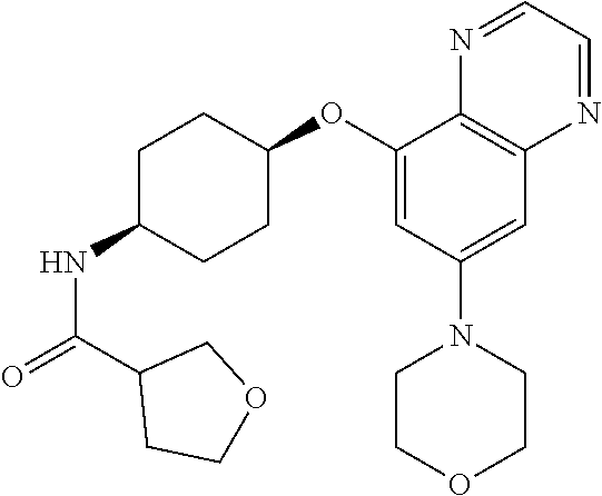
C1(OC2CCC(NC(=O)C3CCOC3)CC2)=CC(N2CCOCC2)=CC2=C1N=CC=N2
